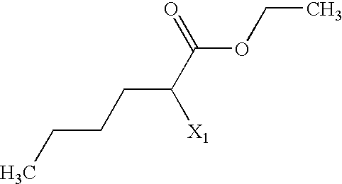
CCCCC(C(OCC)=O)[X1]
